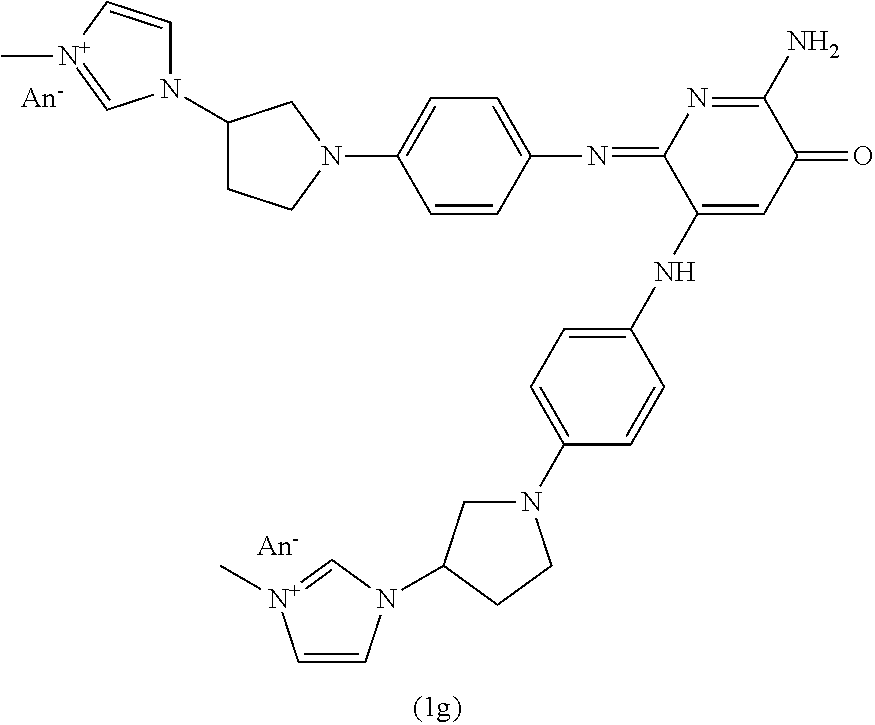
C1=CC(N=C2C(NC3=CC=C(N4CC(N5C=C[N+](C)=C5)CC4)C=C3)=CC(=O)C(N)=N2)=CC=C1N1CCC(N2C=C[N+](C)=C2)C1
